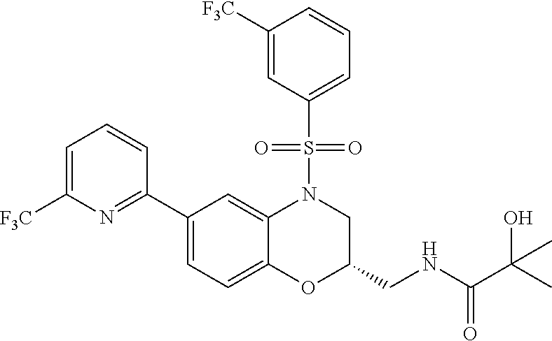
C1=C([F3C])N=C(C2=CC=C3C(=C2)N(S(C2=CC=CC([F3C])=C2)(=O)=O)CC(CNC(C(C)(O)C)=O)O3)C=C1
